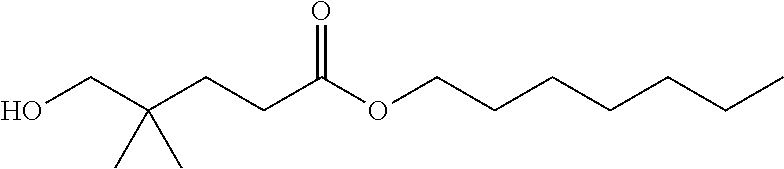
C(C(CCC(OCCCCCCC)=O)(C)C)O
